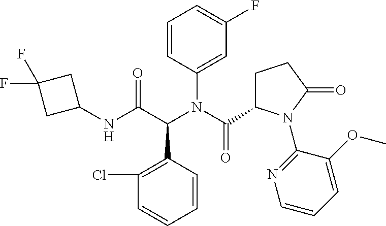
C1(N(C(C2CCC(=O)N2C2=NC=CC=C2OC)=O)C(C(NC2CC(F)(F)C2)=O)C2=C(Cl)C=CC=C2)=CC(F)=CC=C1
